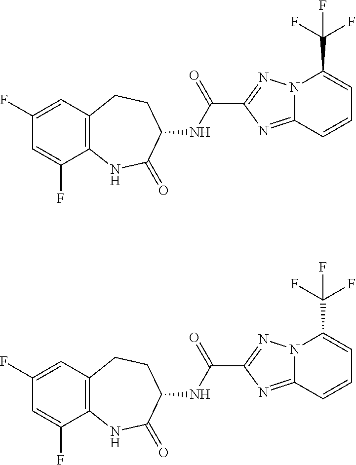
C12=C(C=C(F)C=C1F)CCC(NC(C1=NN3C(=N1)C=CC=C3C(F)(F)F)=O)C(=O)N2.C12=C(C=C(F)C=C1F)CCC(NC(C1=NN3C(=N1)C=CC=C3C(F)(F)F)=O)C(=O)N2
